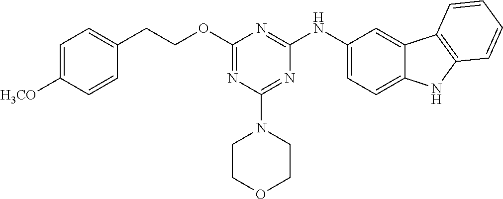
O(C1=NC(N2CCOCC2)=NC(NC2=CC=C3C(=C2)C2=C(N3)C=CC=C2)=N1)CCC1=CC=C([H3CO])C=C1
